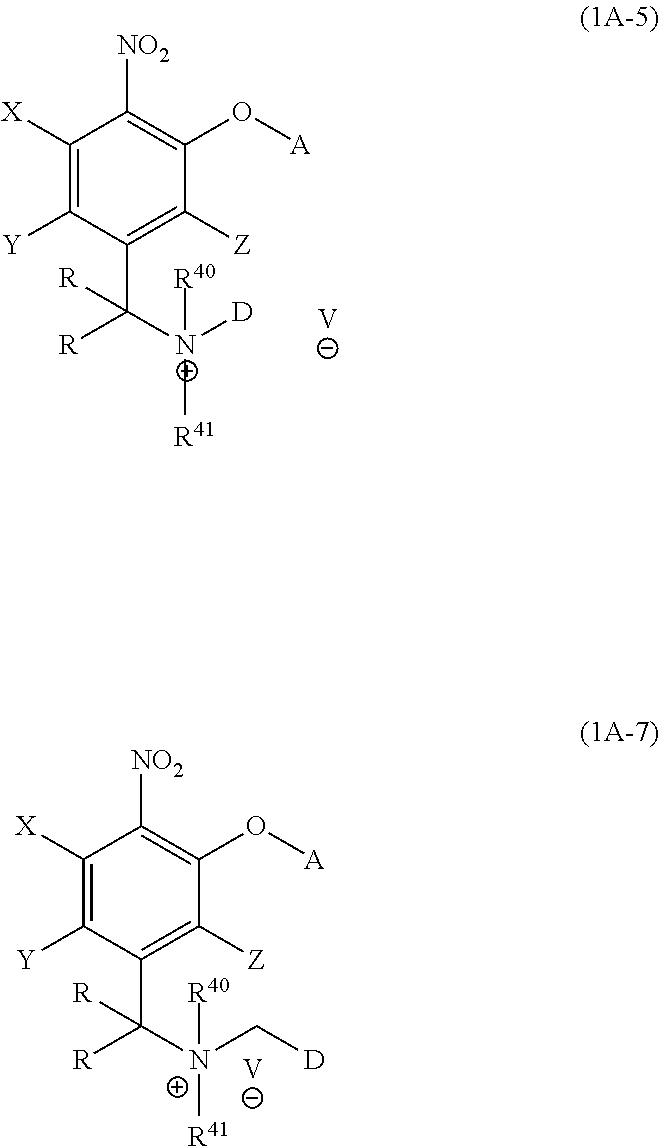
C1([X])=C([Y])C(C([N+]([D])([R41])[R40])([R])[R])=C([Z])C(O[A])=C1[NO2].[V].C1([X])=C([Y])C(C([N+](C[D])([R41])[R40])([R])[R])=C([Z])C(O[A])=C1[NO2].[V]
